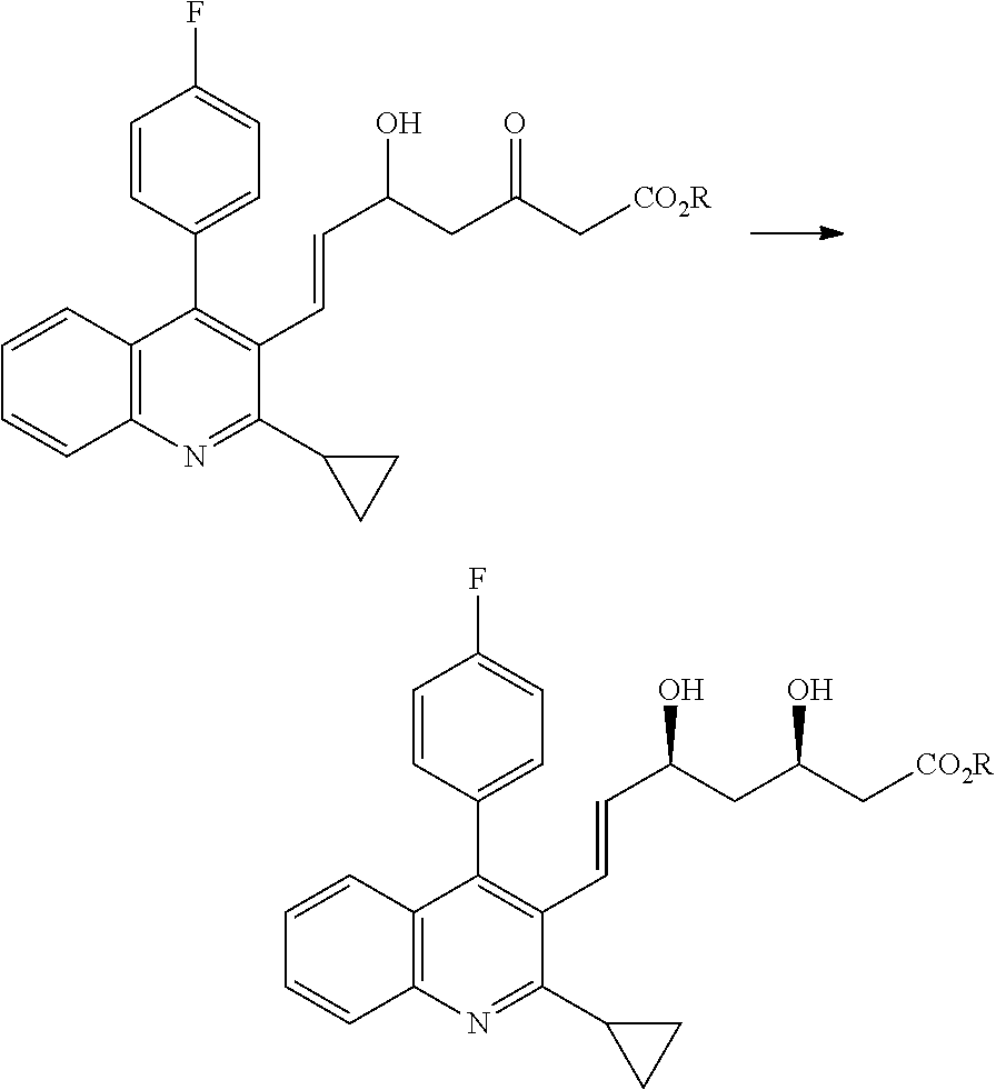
C1=CC(C2=C(C=CC(O)CC(C[CO2R])=O)C(C3CC3)=NC3=C2C=CC=C3)=CC=C1F.C1=CC(C2=C(C=CC(O)CC(C[CO2R])O)C(C3CC3)=NC3=C2C=CC=C3)=CC=C1F
